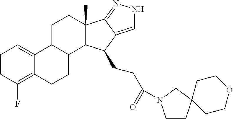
C1=CC(F)=C2C(=C1)C1C(CC2)C2C(C)(CC1)C1=NNC=C1C2CCC(=O)N1CCC2(C1)CCOCC2
